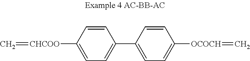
C=[CHCOO]C1=CC=C(C2=CC=C([OCOCH]=C)C=C2)C=C1
